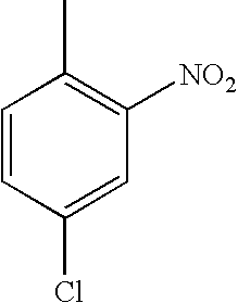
C1=CC(Cl)=CC([NO2])=C1C
